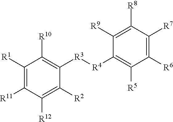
C1([R1])=C([R11])C([R12])=C([R2])C([R3][R4]C2=C([R5])C([R6])=C([R7])C([R8])=C2[R9])=C1[R10]
